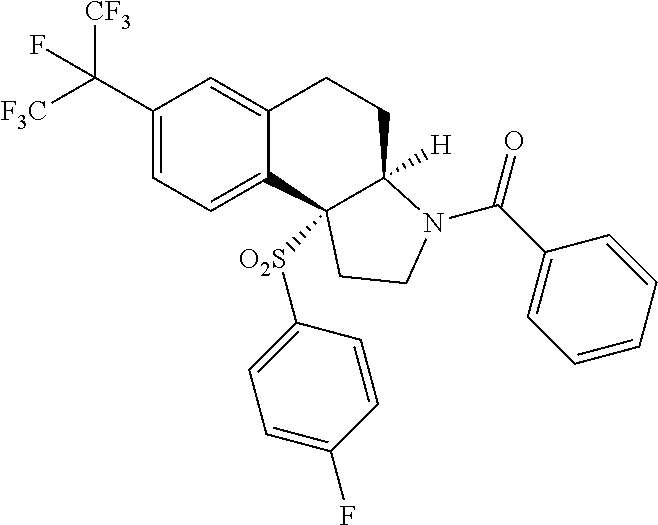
C(C1=CC=C2C(=C1)CCC1([H])C2([O2S]C2=CC=C(F)C=C2)CCN1C(=O)C1=CC=CC=C1)([F3C])([CF3])F
